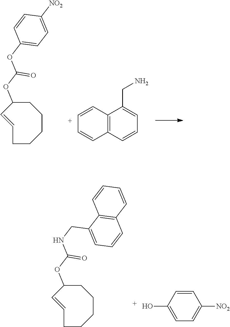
C1CC(OC(OC2=CC=C([NO2])C=C2)=O)C=CCCC1.C12=C(C=CC=C1CN)C=CC=C2.C1CC(OC(NCC2=CC=CC3=C2C=CC=C3)=O)C=CCCC1.C1=CC(O)=CC=C1[NO2]
